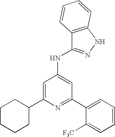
N1=C(C2=CC=CC=C2[F3C])C=C(NC2=NNC3=C2C=CC=C3)C=C1C1CCCCC1
